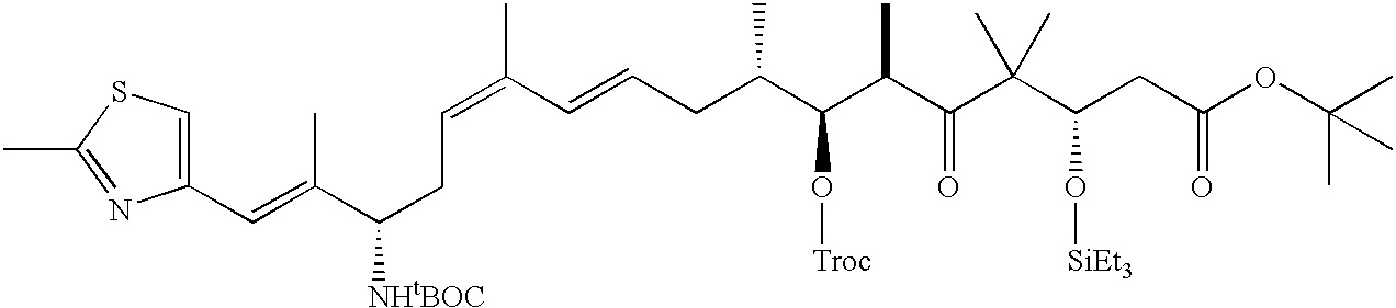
C1(C=C(C(CC=C(C=CCC(C(C(C(C(C(CC(OC(C)(C)C)=O)O[SiEt3])(C)C)=O)C)O[Troc])C)C)[NHtBOC])C)=CSC(C)=N1
